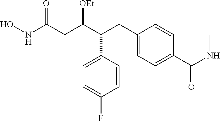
C1=CC(C(C(CC(NO)=O)[OEt])CC2=CC=C(C(NC)=O)C=C2)=CC=C1F
